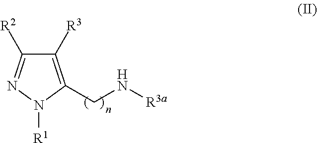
C1([R3])=C(CN[R3a])N([R1])N=C1[R2]
